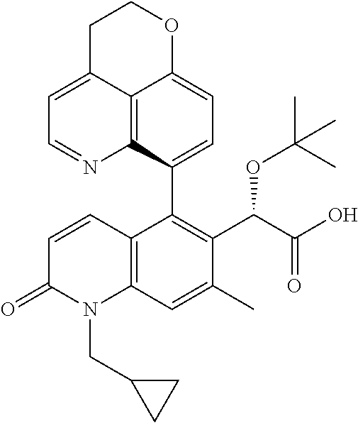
C12=C3C(C4=C(C(C(O)=O)OC(C)(C)C)C(C)=CC5=C4C=CC(=O)N5CC4CC4)=CC=C1OCCC2=CC=N3
